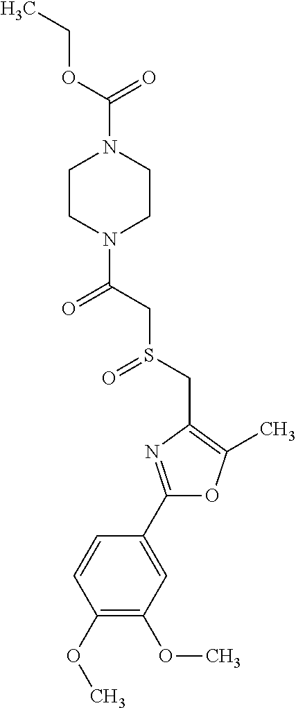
C1(C2=NC(CS(=O)CC(=O)N3CCN(C(OCC)=O)CC3)=C(C)O2)=CC(OC)=C(OC)C=C1
